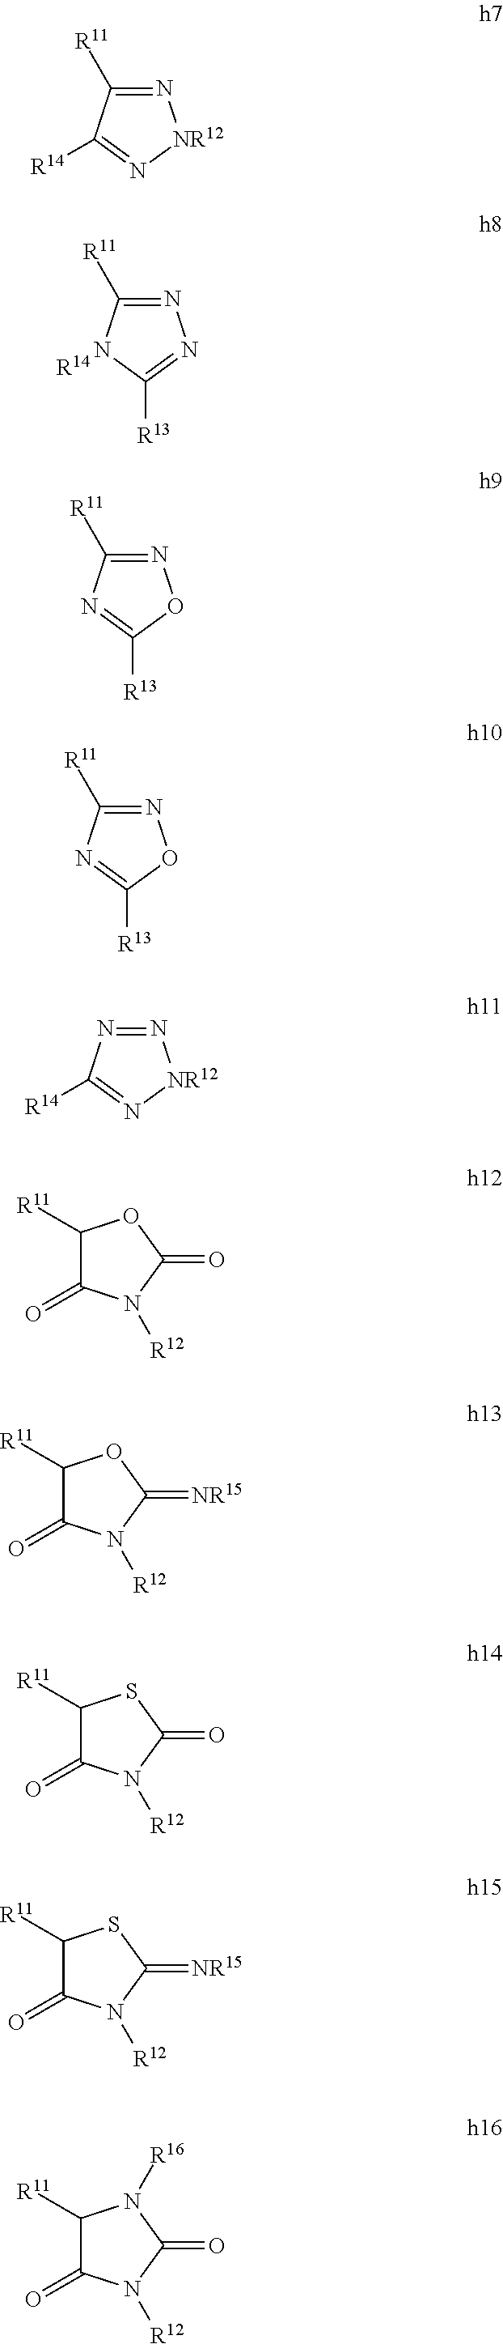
N1=C([R11])NC([R13])=N1.[R14].N1=C([R11])N=C([R13])O1.N1=C([R11])N=C([R13])O1.N1=C([R11])C([R14])=N[NR12]1.N1=NC([R14])=N[NR12]1.C1([R11])C(=O)N([R12])C(=O)O1.C1([R11])C(=O)N([R12])C(=[NR15])O1.C1([R11])C(=O)N([R12])C(=O)S1.C1([R11])C(=O)N([R12])C(=[NR15])S1.C1([R11])C(=O)N([R12])C(=O)N1[R16]
